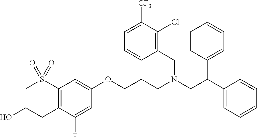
C1=CC(C(C2=CC=CC=C2)CN(CC2=C(Cl)C([CF3])=CC=C2)CCCOC2=CC(S(C)(=O)=O)=C(CCO)C(F)=C2)=CC=C1
